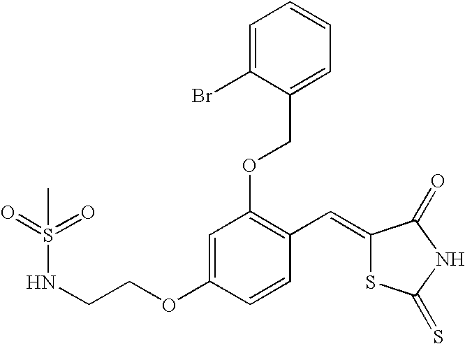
N(CCOC1=CC(OCC2=CC=CC=C2Br)=C(C=C2SC(=S)NC2=O)C=C1)S(=O)(=O)C
